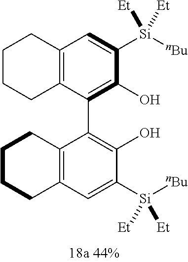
C12=C(C(C3=C(O)C([Si]([nBu])([Et])[Et])=CC4=C3CCCC4)=C(O)C([Si]([nBu])([Et])[Et])=C1)CCCC2
